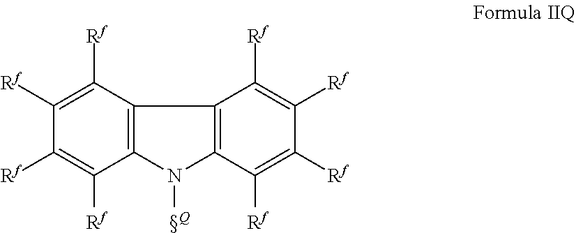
C12=C(N([Q])C3=C1C([Rf])=C([Rf])C([Rf])=C3[Rf])C([Rf])=C([Rf])C([Rf])=C2[Rf]
